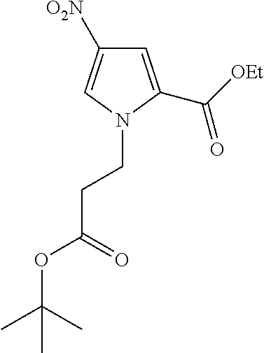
C1=C(C([OEt])=O)N(CCC(OC(C)(C)C)=O)C=C1[O2N]
